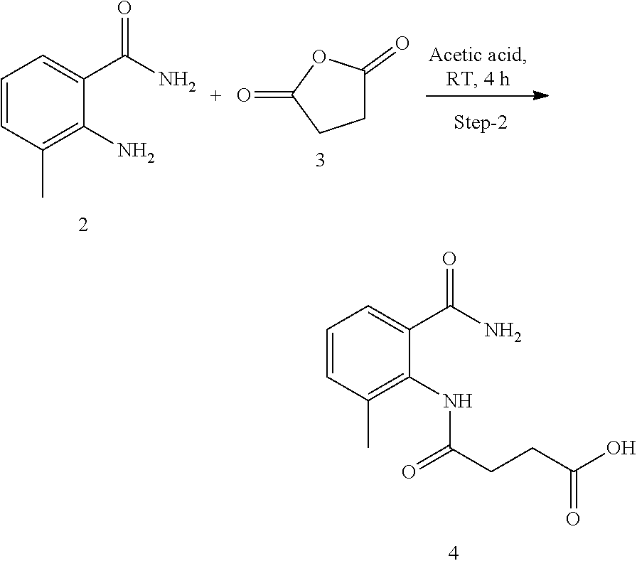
C1=CC(C)=C(NC(=O)CCC(O)=O)C(C(N)=O)=C1.C1=CC(C)=C(N)C(C(N)=O)=C1.C1(=O)CCC(=O)O1
